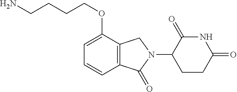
N1C(=O)C(N2CC3=C(C2=O)C=CC=C3OCCCCN)CCC1=O
